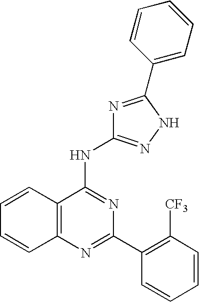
C12=C(N=C(C3=C([CF3])C=CC=C3)N=C1NC1=NNC(C3=CC=CC=C3)=N1)C=CC=C2
